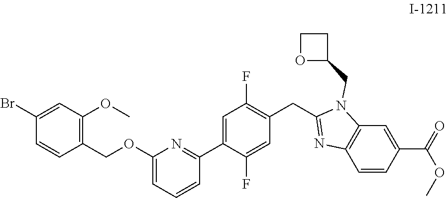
C1=C(C2=NC(OCC3=C(OC)C=C(Br)C=C3)=CC=C2)C(F)=CC(CC2=NC3=C(N2CC2CCO2)C=C(C(OC)=O)C=C3)=C1F
